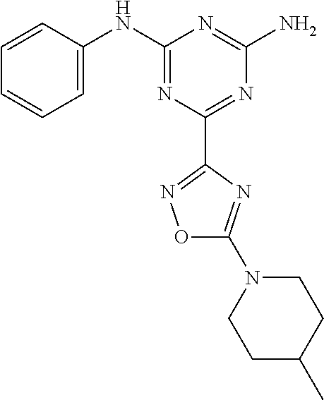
C1=CC(NC2=NC(C3=NOC(N4CCC(C)CC4)=N3)=NC(N)=N2)=CC=C1
